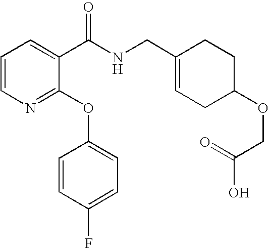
C1=CN=C(OC2=CC=C(F)C=C2)C(C(NCC2=CCC(OCC(O)=O)CC2)=O)=C1
